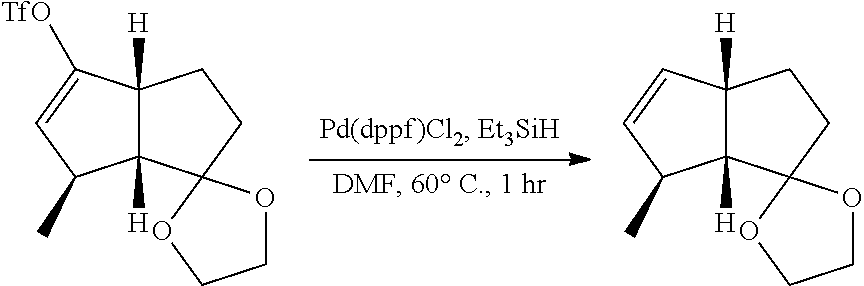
C12([H])C([H])(C([TfO])=CC1C)CCC21OCCO1.C12([H])C([H])(C=CC1C)CCC21OCCO1
